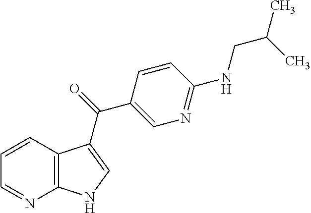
C12=C(C=CC=N1)C(C(=O)C1=CN=C(NCC(C)C)C=C1)=CN2
